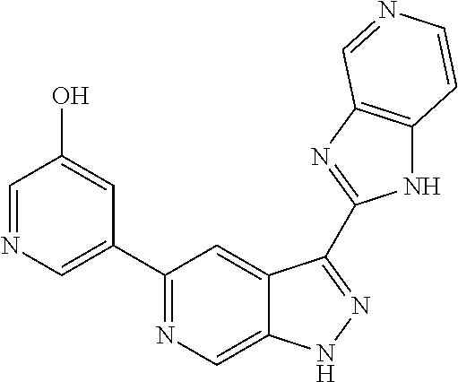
C1(C2=NC=C3C(=C2)C(C2=NC4=C(N2)C=CN=C4)=NN3)=CN=CC(O)=C1
